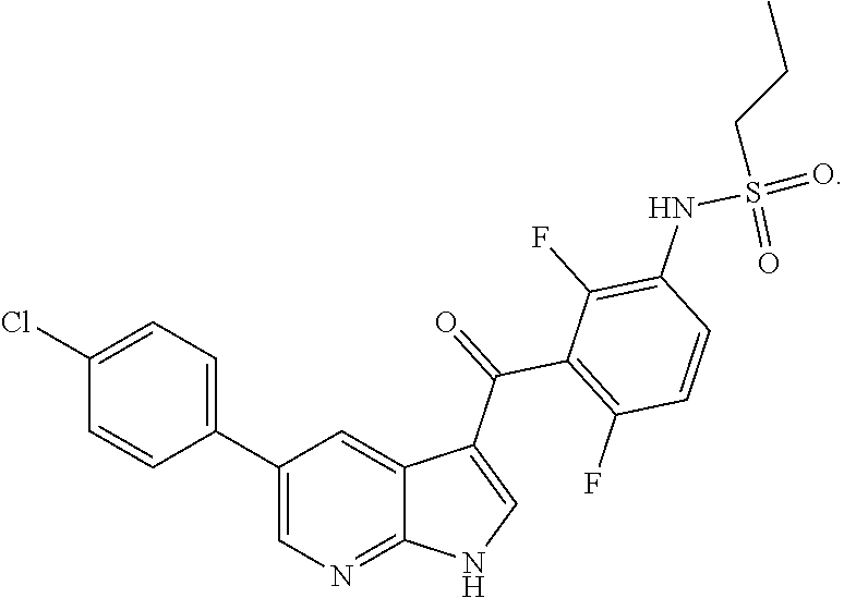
O=S(=O)(CCC)NC1=C(F)C(C(C2=CNC3=NC=C(C4=CC=C(Cl)C=C4)C=C23)=O)=C(F)C=C1
